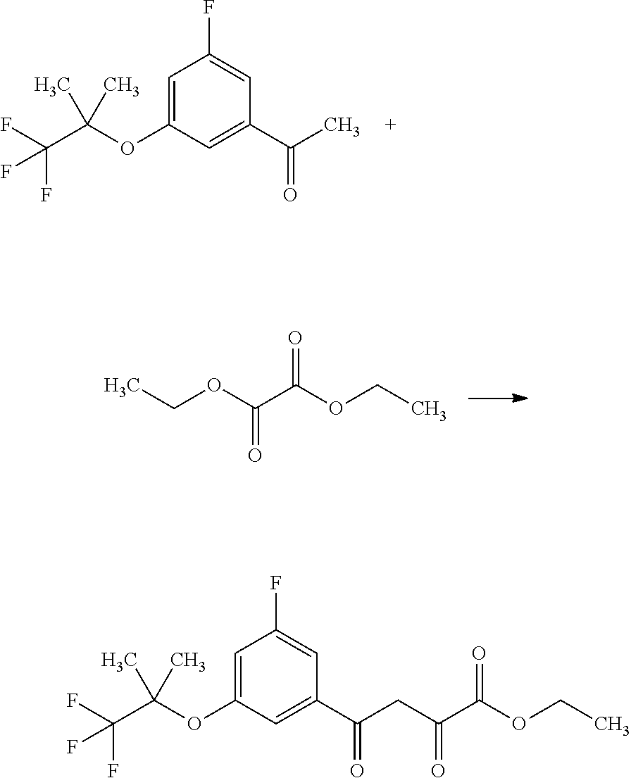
C1(OC(C(F)(F)F)(C)C)=CC(F)=CC(C(=O)C)=C1.CCOC(=O)C(OCC)=O.C1(OC(C(F)(F)F)(C)C)=CC(F)=CC(C(=O)CC(C(OCC)=O)=O)=C1
